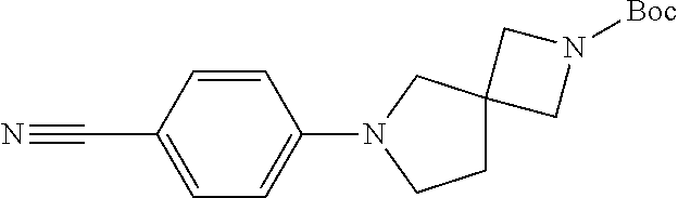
N#CC1=CC=C(N2CCC3(C2)CN([Boc])C3)C=C1
